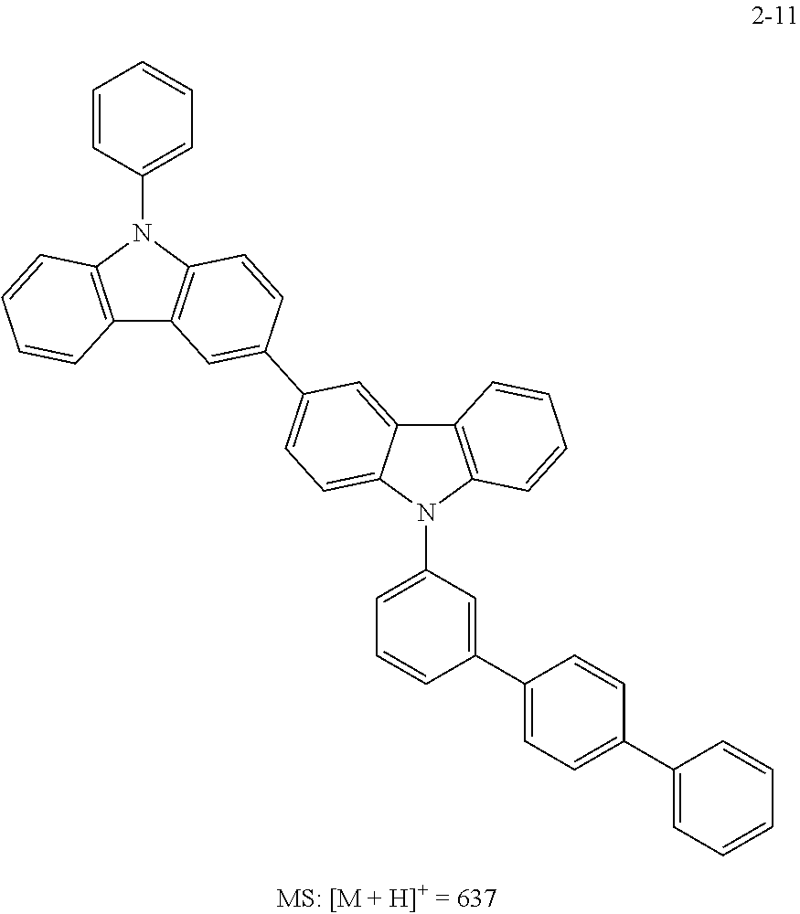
C12=C(N(C3=CC=CC=C3)C3=C1C=C(C1=CC=C4C(=C1)C1=C(N4C4=CC=CC(C5=CC=C(C6=CC=CC=C6)C=C5)=C4)C=CC=C1)C=C3)C=CC=C2
